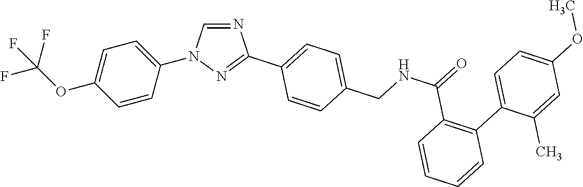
C1=CC(N2C=NC(C3=CC=C(CNC(=O)C4=C(C5=CC=C(OC)C=C5C)C=CC=C4)C=C3)=N2)=CC=C1OC(F)(F)F
